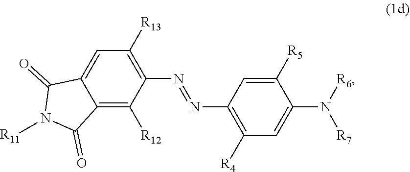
C12=C([R12])C(N=NC3=C([R4])C=C(N([R6])[R7])C([R5])=C3)=C([R13])C=C1C(=O)N([R11])C2=O
